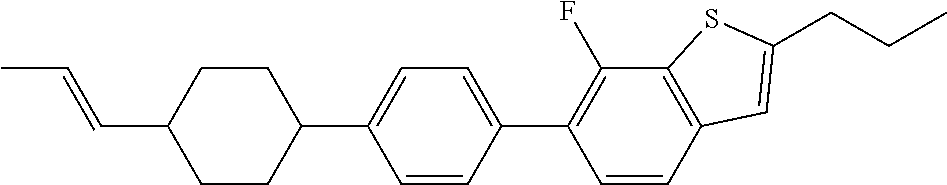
CC=CC1CCC(C2=CC=C(C3=C(F)C4=C(C=C3)C=C(CCC)S4)C=C2)CC1
